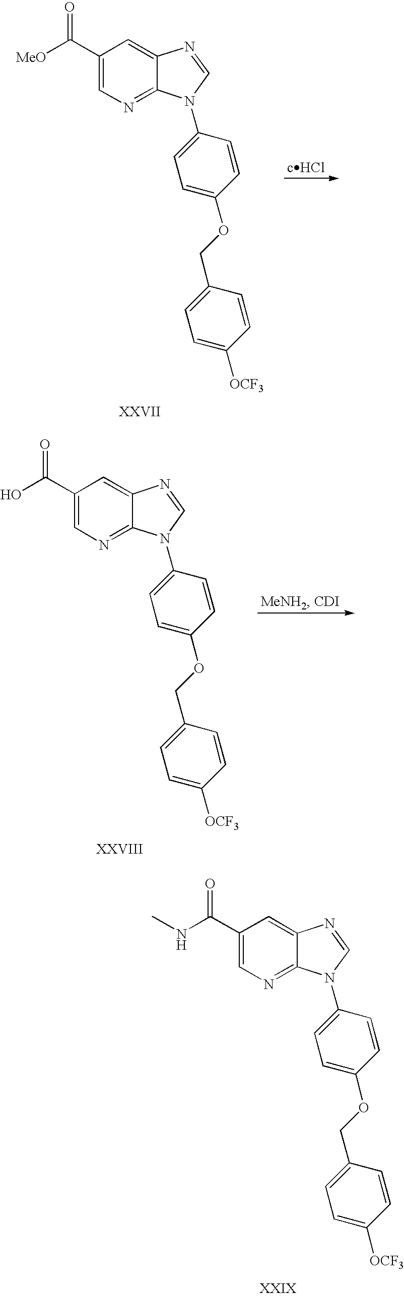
C1(C([MeO])=O)=CN=C2C(=C1)N=CN2C1=CC=C(OCC2=CC=C([OCF3])C=C2)C=C1.C1(C(O)=O)=CN=C2C(=C1)N=CN2C1=CC=C(OCC2=CC=C([OCF3])C=C2)C=C1.C1(C(NC)=O)=CN=C2C(=C1)N=CN2C1=CC=C(OCC2=CC=C([OCF3])C=C2)C=C1
